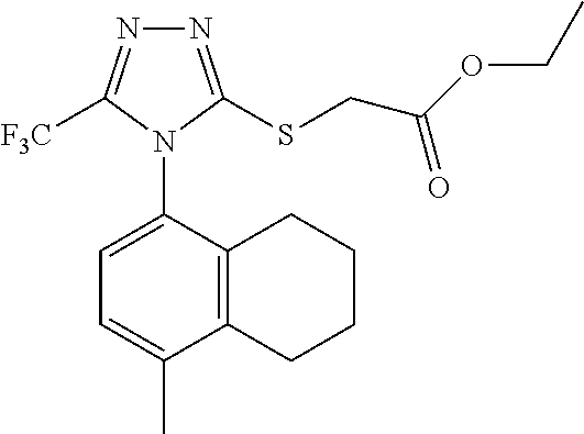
N1=C(SCC(OCC)=O)N(C2=CC=C(C)C3=C2CCCC3)C([F3C])=N1
